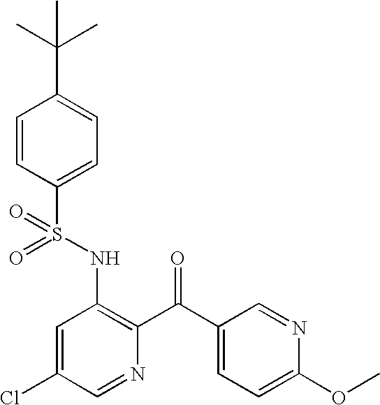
O=S(NC1=C(C(=O)C2=CC=C(OC)N=C2)N=CC(Cl)=C1)(=O)C1=CC=C(C(C)(C)C)C=C1
